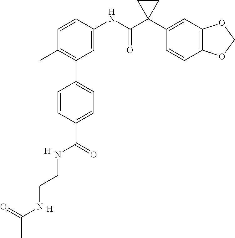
C1=C(NC(C2(C3=CC4=C(C=C3)OCO4)CC2)=O)C=CC(C)=C1C1=CC=C(C(=O)NCCNC(C)=O)C=C1.[H].[H]
